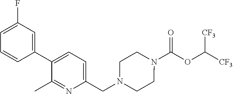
N1(C(OC([CF3])[CF3])=O)CCN(CC2=CC=C(C3=CC(F)=CC=C3)C(C)=N2)CC1
